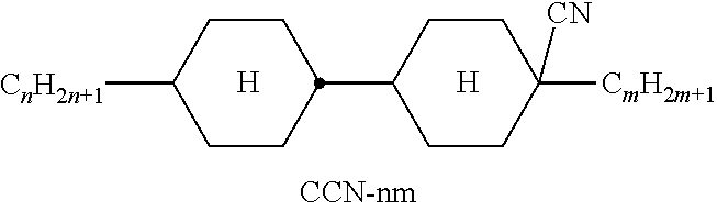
C1CC([CmH2m+1])([CN])CCC1C1CCC([CnH2n+1])CC1.[H].[H]
